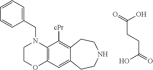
C(CCC(=O)O)(=O)O.C1COC2=C(N1CC1=CC=CC=C1)C([cPr])=C1C(=C2)CCNCC1
